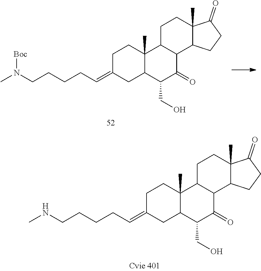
C(=C1CC2C(C)(CC1)C1C(C(=O)C2CO)C2C(C)(CC1)C(=O)CC2)CCCCNC.C(=C1CC2C(C)(CC1)C1C(C(=O)C2CO)C2C(C)(CC1)C(=O)CC2)CCCCN(C)[Boc]
